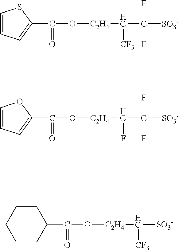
C(O[C2H4]C(C([SO3-])(F)F)[CF3])(=O)C1=CC=CS1.C(O[C2H4]C(C([SO3-])(F)F)F)(=O)C1=CC=CO1.C1(C(O[C2H4]C([CF3])[SO3-])=O)CCCCC1
